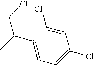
C1=C(Cl)C=C(Cl)C(C(C)CCl)=C1
